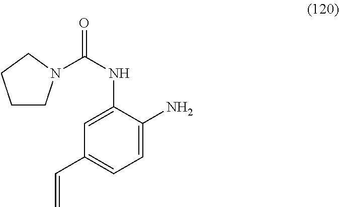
C1=C(NC(=O)N2CCCC2)C(N)=CC=C1C=C
